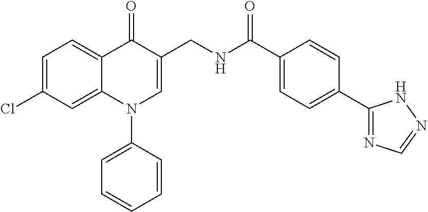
C1=C(Cl)C=C2C(=C1)C(=O)C(CNC(C1=CC=C(C3=NC=NN3)C=C1)=O)=CN2C1=CC=CC=C1
